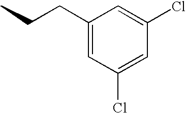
CCCC1=CC(Cl)=CC(Cl)=C1
